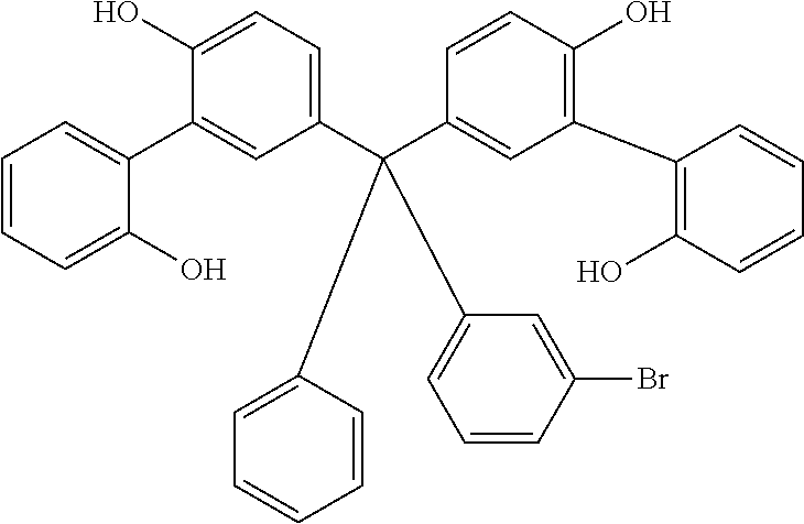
C1(C(C2=CC=CC=C2)(C2=CC(C3=C(O)C=CC=C3)=C(O)C=C2)C2=CC=CC(Br)=C2)=CC=C(O)C(C2=CC=CC=C2O)=C1
